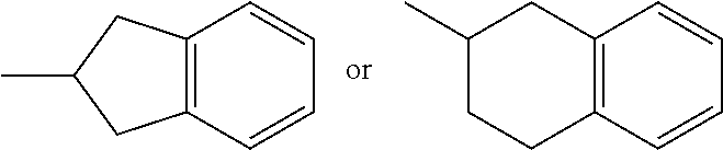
C12=C(C=CC=C1)CC(C)C2.C12=C(C=CC=C1)CCC(C)C2
